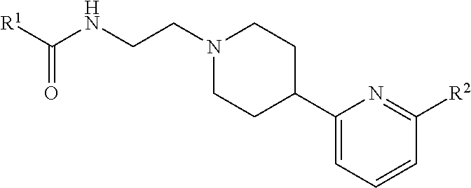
C(NCCN1CCC(C2=CC=CC([R2])=N2)CC1)([R1])=O
